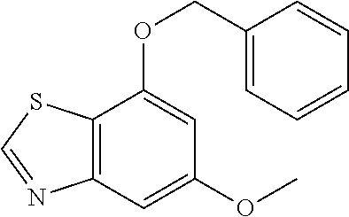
C12=C(C=C(OC)C=C1OCC1=CC=CC=C1)N=CS2
